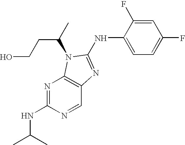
C1(NC2=NC3=C(N=C(NC(C)C)N=C3)N2C(CCO)C)=CC=C(F)C=C1F
